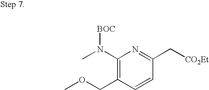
C1(N(C)[BOC])=C(COC)C=CC(C[CO2Et])=N1
